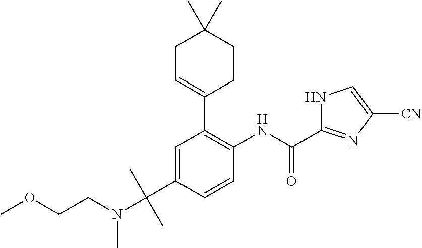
C1=C(C(N(CCOC)C)(C)C)C=CC(NC(C2=NC([CN])=CN2)=O)=C1C1=CCC(C)(C)CC1
